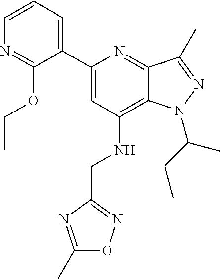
C1=CC=C(C2=CC(NCC3=NOC(C)=N3)=C3C(=N2)C(C)=NN3C(CC)C)C(OCC)=N1
